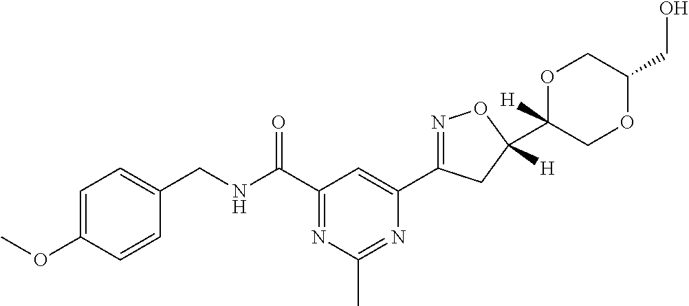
C1=CC(OC)=CC=C1CNC(C1=NC(C)=NC(C2=NOC([H])(C3([H])COC(CO)CO3)C2)=C1)=O
